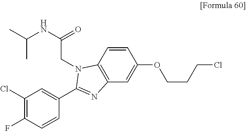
C1(Cl)=C(F)C=CC(C2=NC3=C(C=CC(OCCCCl)=C3)N2CC(NC(C)C)=O)=C1
